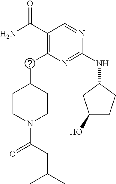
O=C(C1=C(CC2CCN(C(CC(C)C)=O)CC2)N=C(NC2CC(O)CC2)N=C1)N
